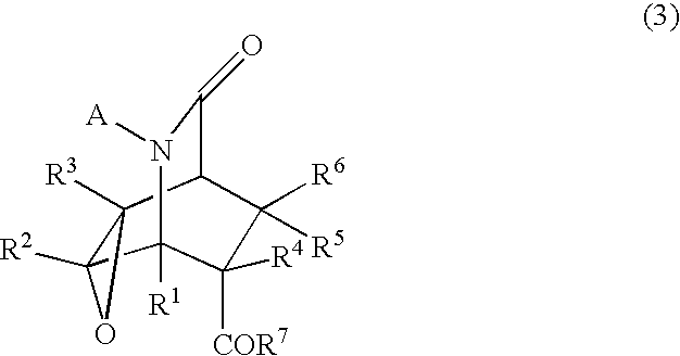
C12([R2])C([R3])(C3C(=O)N([A])C1([R1])C([COR7])([R4])C3([R5])[R6])O2
